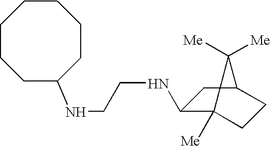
C1C(NCCNC2C3([Me])CCC(C2)C3([Me])[Me])CCCCCC1
